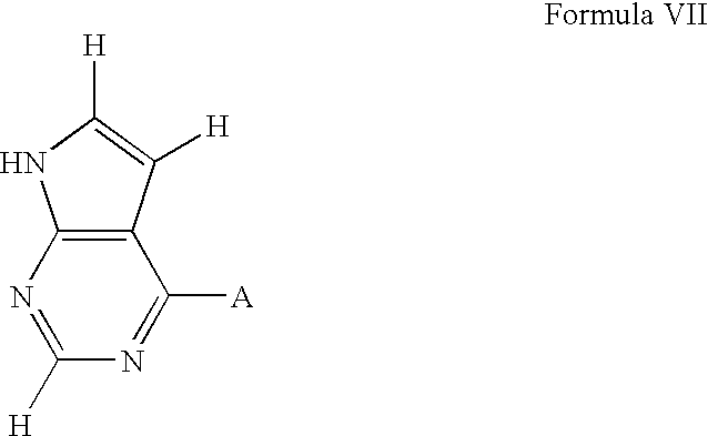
N1=C([H])N=C([A])C2=C1NC([H])=C2[H]
